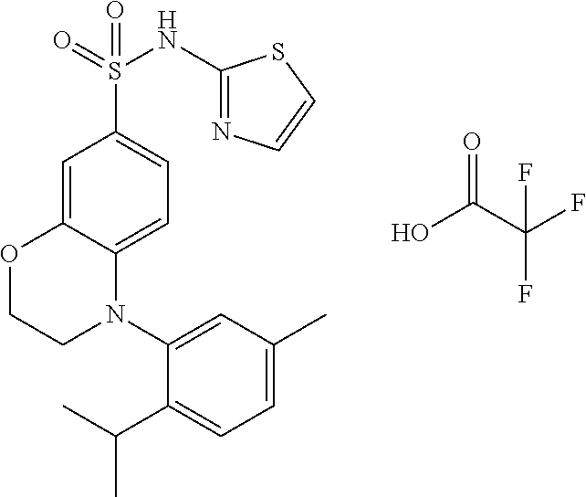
C1=C2C(=CC=C1S(=O)(NC1=NC=CS1)=O)N(C1=CC(C)=CC=C1C(C)C)CCO2.O=C(O)C(F)(F)F
